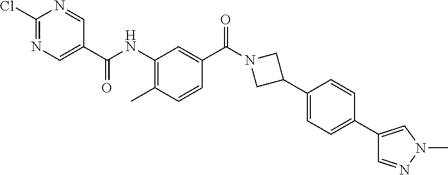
ClC1=NC=C(C(NC2=C(C)C=CC(C(N3CC(C4=CC=C(C5=CN(C)N=C5)C=C4)C3)=O)=C2)=O)C=N1
